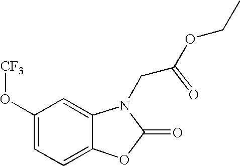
[CF3]OC1=CC=C2C(=C1)N(CC(OCC)=O)C(=O)O2
